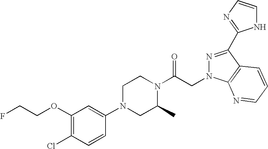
C1(OCCF)=C(Cl)C=CC(N2CC(C)N(C(CN3N=C(C4=NC=CN4)C4=C3N=CC=C4)=O)CC2)=C1
